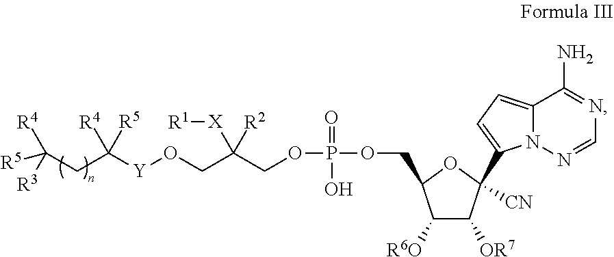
C12=CC=C(C3([CN])C([OR7])C([R6O])C(COP(=O)(O)OCC(CO[Y]C(CC([R5])([R4])[R3])([R4])[R5])([X][R1])[R2])O3)N1N=CN=C2N
